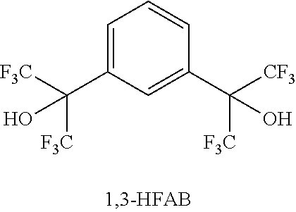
C1=C(C([F3C])([F3C])O)C=C(C([CF3])([F3C])O)C=C1
